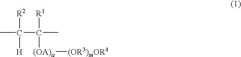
CC(C(C)([R1])[(OA)a][(OR3)mOR4])([R2])[H]
